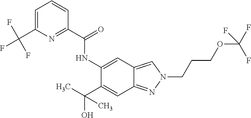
N(C1=CC2=CN(CCCOC(F)(F)F)N=C2C=C1C(C)(O)C)C(C1=NC(C(F)(F)F)=CC=C1)=O
